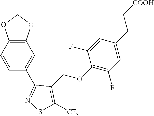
C12=C(C=CC(C3=NSC([CF3])=C3COC3=C(F)C=C(CC[COOH])C=C3F)=C1)OCO2
